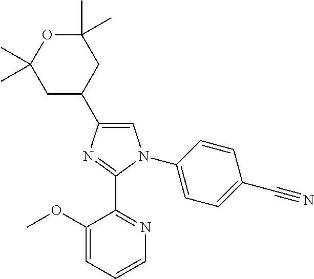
C1=C(C2CC(C)(C)OC(C)(C)C2)N=C(C2=NC=CC=C2OC)N1C1=CC=C(C#N)C=C1
